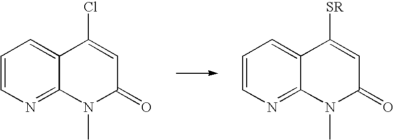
C1=CN=C2C(=C1)C(Cl)=CC(=O)N2C.C1=CN=C2C(=C1)C([SR])=CC(=O)N2C
